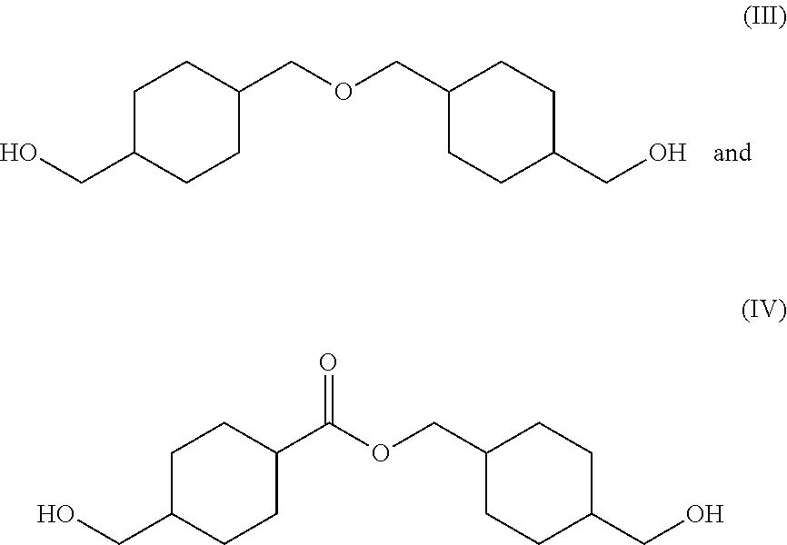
C1C(CO)CCC(COCC2CCC(CO)CC2)C1.C1C(CO)CCC(C(OCC2CCC(CO)CC2)=O)C1
